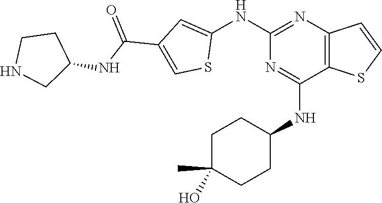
C1(NC2=CC(C(=O)NC3CCNC3)=CS2)=NC2=C(C(NC3CCC(O)(C)CC3)=N1)SC=C2
